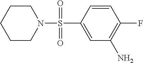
C1=C(S(=O)(=O)N2CCCCC2)C=CC(F)=C1N
